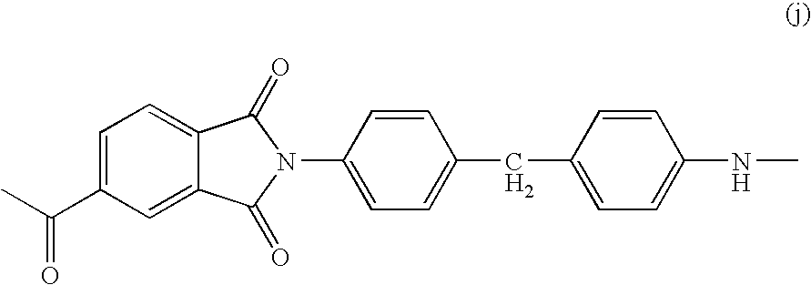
CC(C1=CC=C2C(=C1)C(=O)N(C1=CC=C(CC3=CC=C(NC)C=C3)C=C1)C2=O)=O
